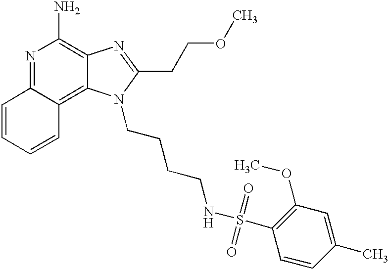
N1=C2C(=C3C(=C1N)N=C(CCOC)N3CCCCNS(=O)(=O)C1=C(OC)C=C(C)C=C1)C=CC=C2
